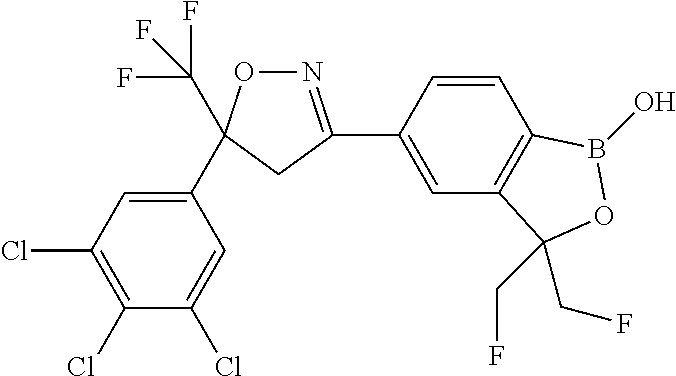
C1(C2(C(F)(F)F)ON=C(C3=CC4=C(C=C3)B(O)OC4(CF)CF)C2)=CC(Cl)=C(Cl)C(Cl)=C1
